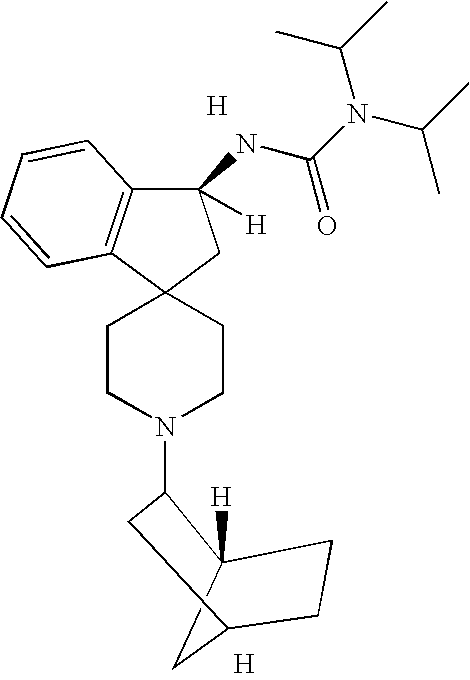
C12([H])CC(CC1)CC2N1CCC2(C3=C(C(NC(N(C(C)C)C(C)C)=O)([H])C2)C=CC=C3)CC1.[H].[H]
